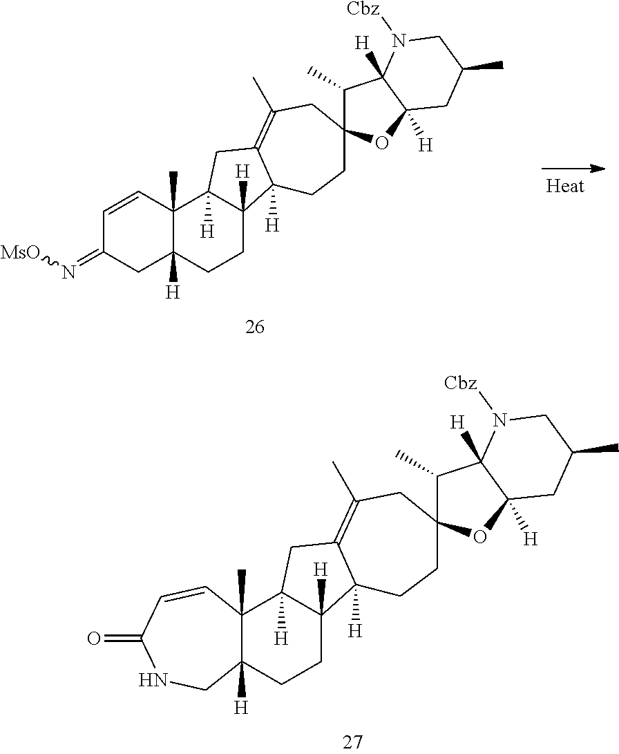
C1=CC2(C)C([H])(CC1=N[MsO])CCC1([H])C2([H])CC2=C(C)CC3(CCC12[H])C(C)C1([H])C([H])(O3)CC(C)CN1[Cbz].C12([H])C(C)(C3([H])C([H])(CC1)C1([H])C(=C(C)CC4(CC1)C(C)C1([H])C([H])(O4)CC(C)CN1[Cbz])C3)C=CC(=O)NC2
